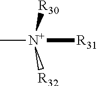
C[N+]([R31])([R30])[R32]
